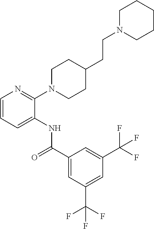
C1(N2CCC(CCN3CCCCC3)CC2)=NC=CC=C1NC(=O)C1=CC(C(F)(F)F)=CC(C(F)(F)F)=C1
